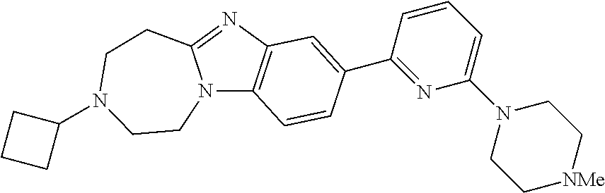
N12C3=C(N=C1CCN(C1CCC1)CC2)C=C(C1=NC(N2CC[NMe]CC2)=CC=C1)C=C3
